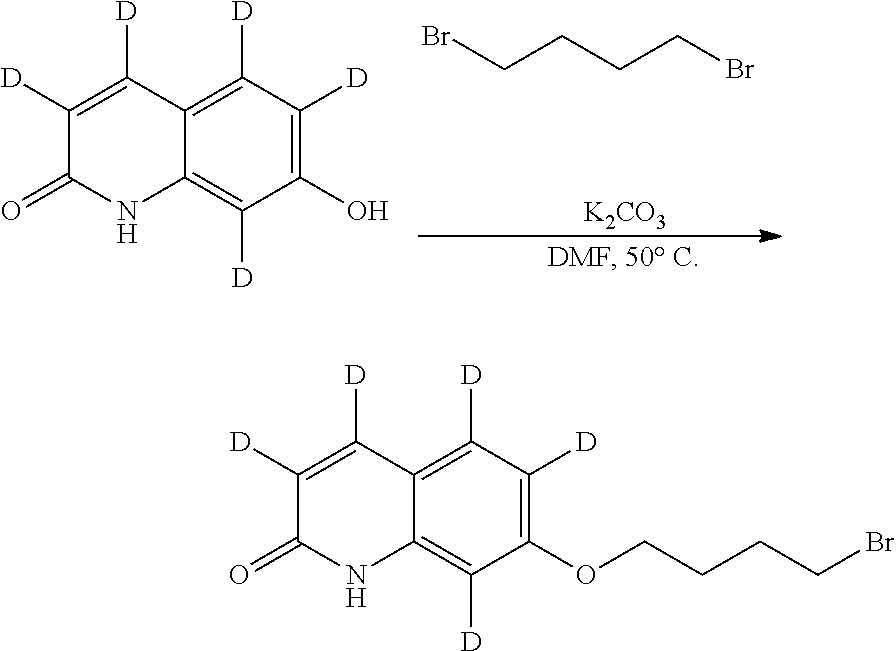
[K2CO3].BrCCCCBr.C1([D])=C([D])C2=C([D])C([D])=C(O)C([D])=C2NC1=O.C1([D])=C([D])C2=C([D])C([D])=C(OCCCCBr)C([D])=C2NC1=O
